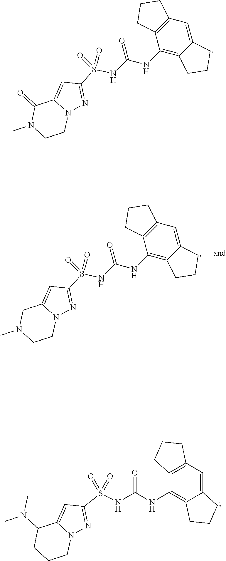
C12=CC(S(=O)(NC(NC3=C4CCCC4=CC4=C3CCC4)=O)=O)=NN1CCN(C)C2=O.C12=CC(S(=O)(NC(NC3=C4CCCC4=CC4=C3CCC4)=O)=O)=NN1CCN(C)C2.C12=CC(S(=O)(NC(NC3=C4CCCC4=CC4=C3CCC4)=O)=O)=NN1CCCC2N(C)C
